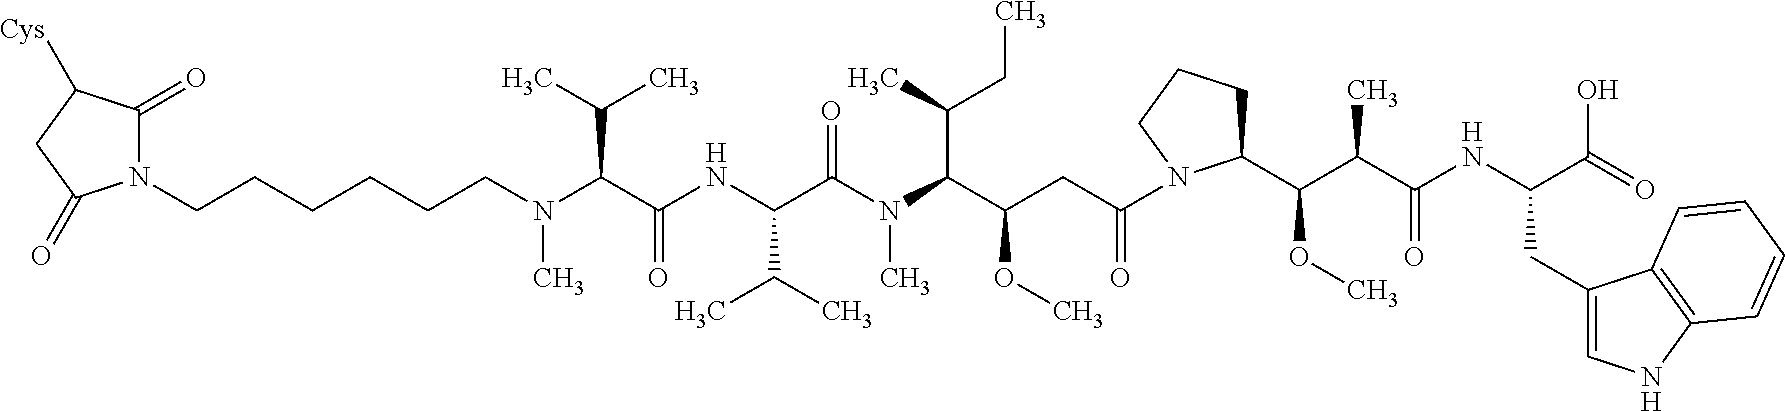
N(C(C(NC(C(C)C)C(N(C)C(C(C)CC)C(CC(=O)N1C(C(C(C(=O)NC(CC2=CNC3=C2C=CC=C3)C(=O)O)C)OC)CCC1)OC)=O)=O)C(C)C)(C)CCCCCCN1C(=O)C([Cys])CC1=O
